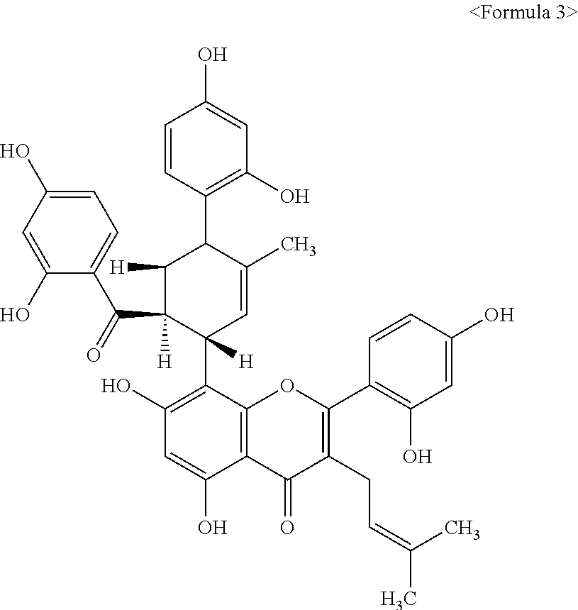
C1=C(O)C=C(O)C(C(=O)C2([H])C(C3=C(O)C=C(O)C4=C3OC(C3=C(O)C=C(O)C=C3)=C(CC=C(C)C)C4=O)([H])C=C(C)C(C3=C(O)C=C(O)C=C3)C2[H])=C1
